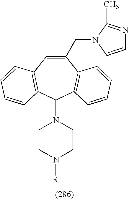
C1(CN2C=CN=C2C)=CC2=C(C(N3CCN([R])CC3)C3=C1C=CC=C3)C=CC=C2
